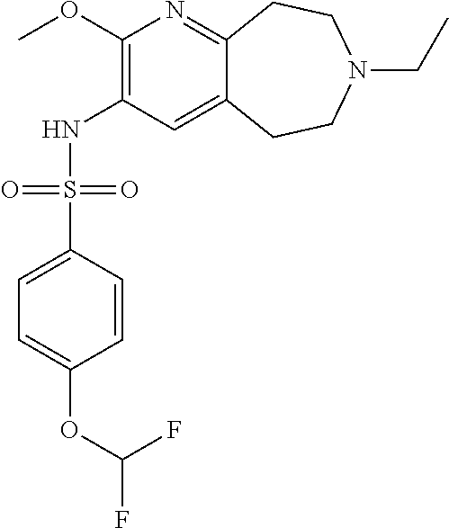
C12=NC(OC)=C(NS(C3=CC=C(OC(F)F)C=C3)(=O)=O)C=C1CCN(CC)CC2
